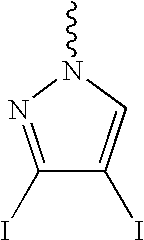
C1(I)=NN(C)C=C1I
